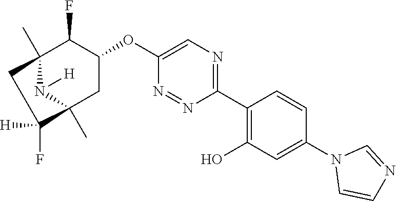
C1(C2=C(O)C=C(N3C=CN=C3)C=C2)=NC=C(OC2C(F)C3(C)N([H])C(C)(C2)C([H])(F)C3)N=N1
